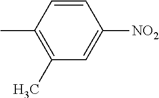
C1=CC([NO2])=CC(C)=C1C
